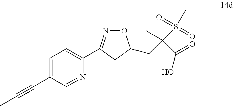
C1=C(C#CC)C=NC(C2=NOC(CC(C(=O)O)(C)S(C)(=O)=O)C2)=C1
